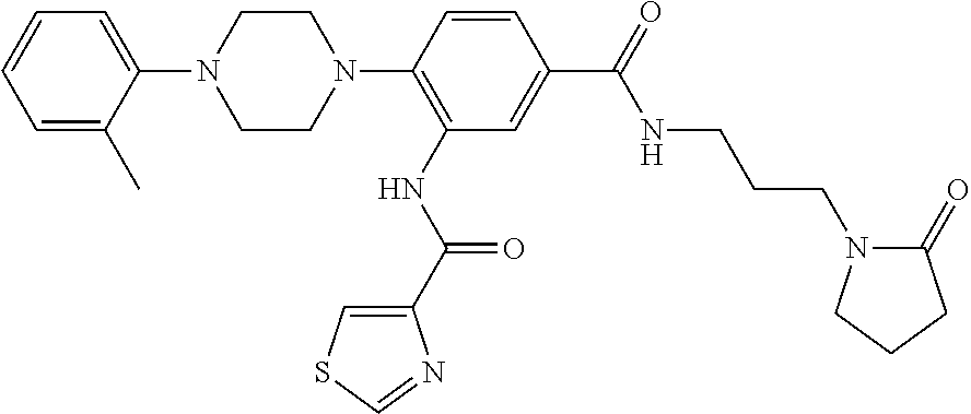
C1=C(C)C(N2CCN(C3=C(NC(C4=CSC=N4)=O)C=C(C(=O)NCCCN4C(=O)CCC4)C=C3)CC2)=CC=C1
